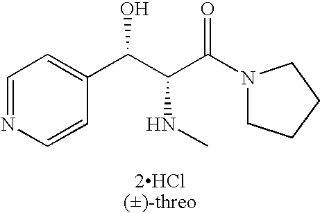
C1=NC=CC(C(C(C(N2CCCC2)=O)NC)O)=C1.[2HCl()-threo]
